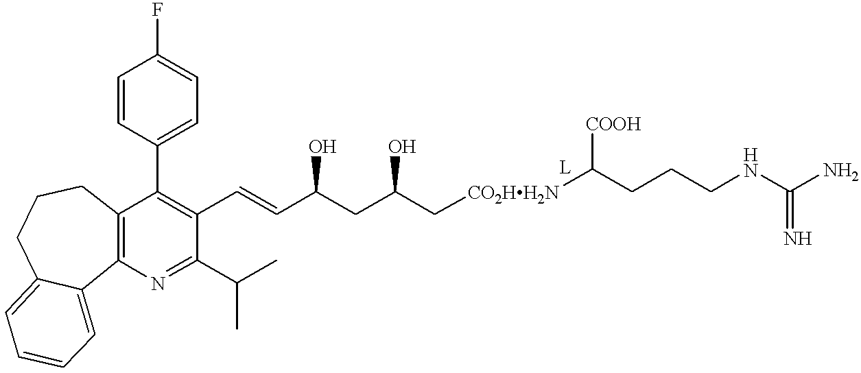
C1=CC(C2=C(C=CC(CC(C[CO2HH2N]C(CCCNC(N)=N)[COOH])O)O)C(C(C)C)=NC3=C2CCCC2=CC=CC=C32)=CC=C1F
